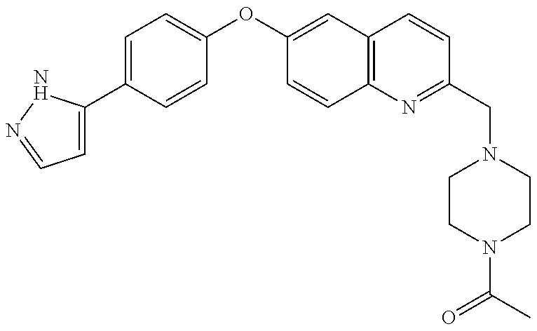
C1=C(C2=CC=C(OC3=CC4=C(C=C3)N=C(CN3CCN(C(=O)C)CC3)C=C4)C=C2)NN=C1
